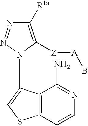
C1([R1a])=C([Z][A]B)N(C2=CSC3=C2C(N)=NC=C3)N=N1
